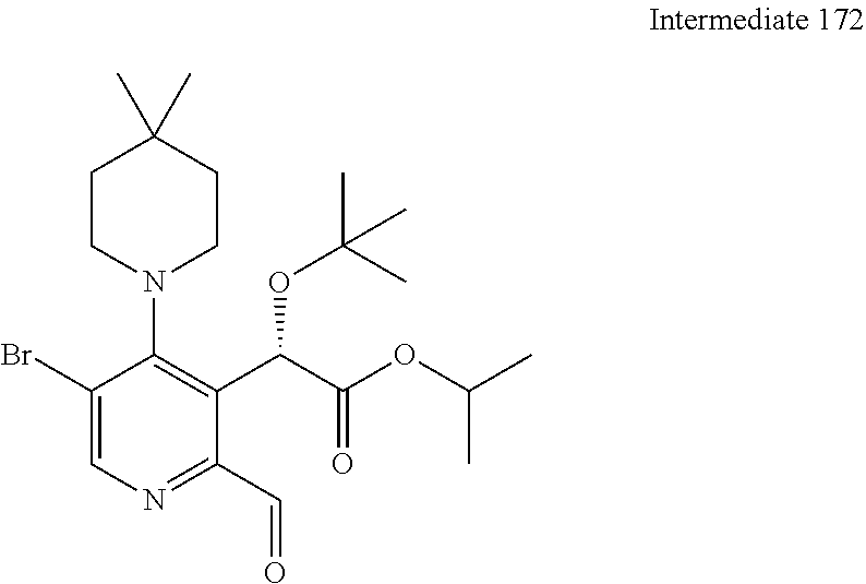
BrC1=CN=C(C=O)C(C(C(OC(C)C)=O)OC(C)(C)C)=C1N1CCC(C)(C)CC1
